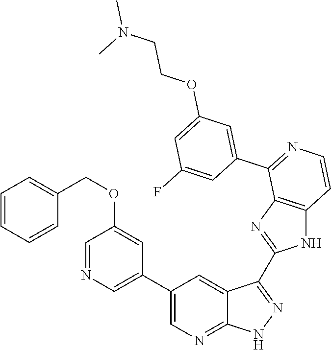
C1=NC=C(C2=CN=C3C(=C2)C(C2=NC4=C(N2)C=CN=C4C2=CC(OCCN(C)C)=CC(F)=C2)=N[N H]3)C=C1OCC1=CC=CC=C1
